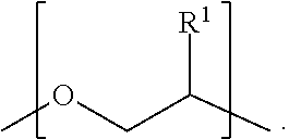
[R1]C(C)COC
